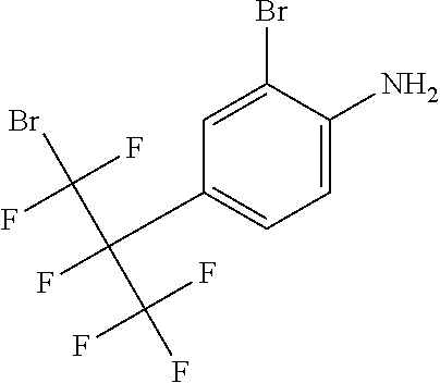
C1=C(Br)C(N)=CC=C1C(C(F)(F)Br)(C(F)(F)F)F
